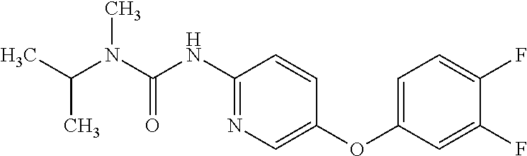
CC(N(C(=O)NC1=NC=C(OC2=CC=C(F)C(F)=C2)C=C1)C)C
